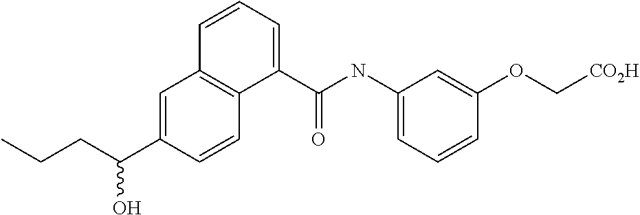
C1=C(C(CCC)O)C=CC2=C1C=CC=C2C(NC1=CC=CC(OC[CO2H])=C1)=O
